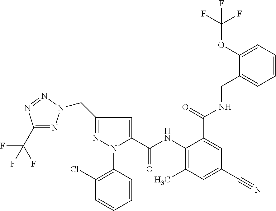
C1(C(F)(F)F)=NN(CC2=NN(C3=C(Cl)C=CC=C3)C(C(=O)NC3=C(C)C=C(C#N)C=C3C(NCC3=CC=CC=C3OC(F)(F)F)=O)=C2)N=N1
